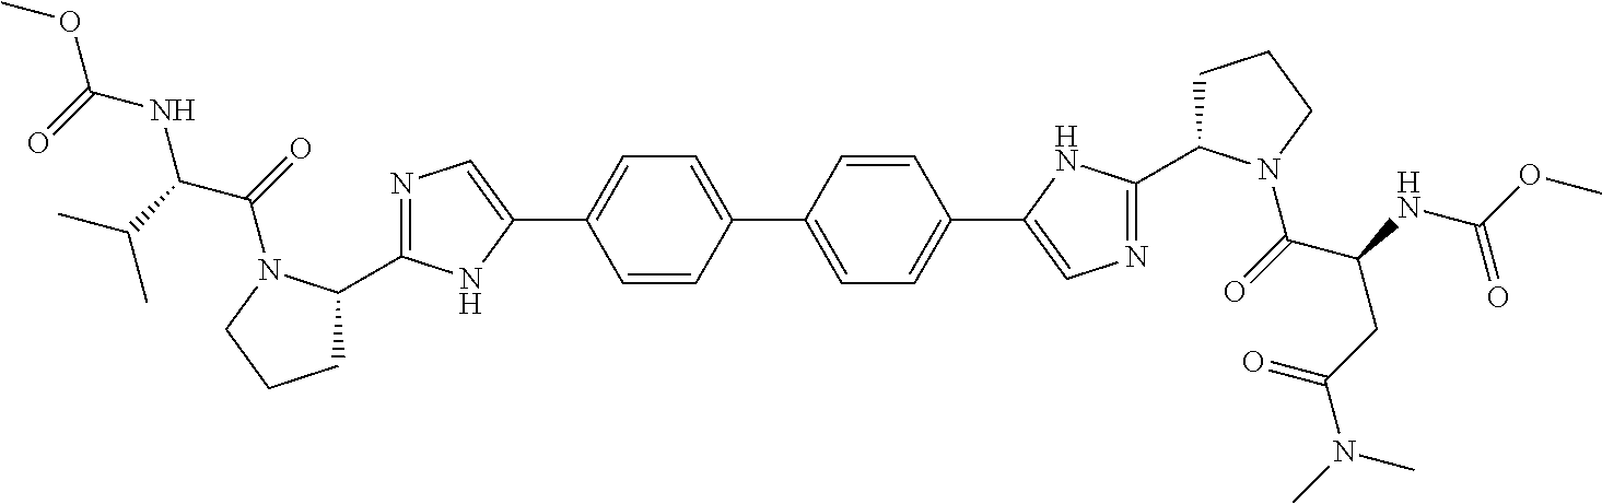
C1=CC(C2=CC=C(C3=CN=C(C4CCCN4C(C(CC(=O)N(C)C)NC(OC)=O)=O)N3)C=C2)=CC=C1C1=CN=C(C2CCCN2C(=O)C(C(C)C)NC(=O)OC)N1
